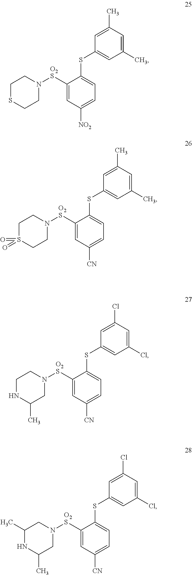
C1(C)=CC(C)=CC(SC2=CC=C([NO2])C=C2[O2S]N2CCSCC2)=C1.C1(C)=CC(C)=CC(SC2=CC=C([CN])C=C2[O2S]N2CCS(=O)(=O)CC2)=C1.C1(Cl)=CC(Cl)=CC(SC2=CC=C([CN])C=C2[O2S]N2CC(C)NCC2)=C1.C1(Cl)=CC(Cl)=CC(SC2=CC=C([CN])C=C2[O2S]N2CC(C)NC(C)C2)=C1
